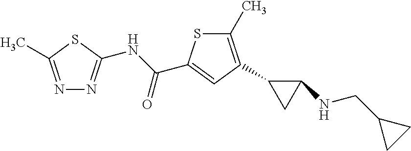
C1(C2=C(C)SC(C(NC3=NN=C(C)S3)=O)=C2)CC1NCC1CC1
